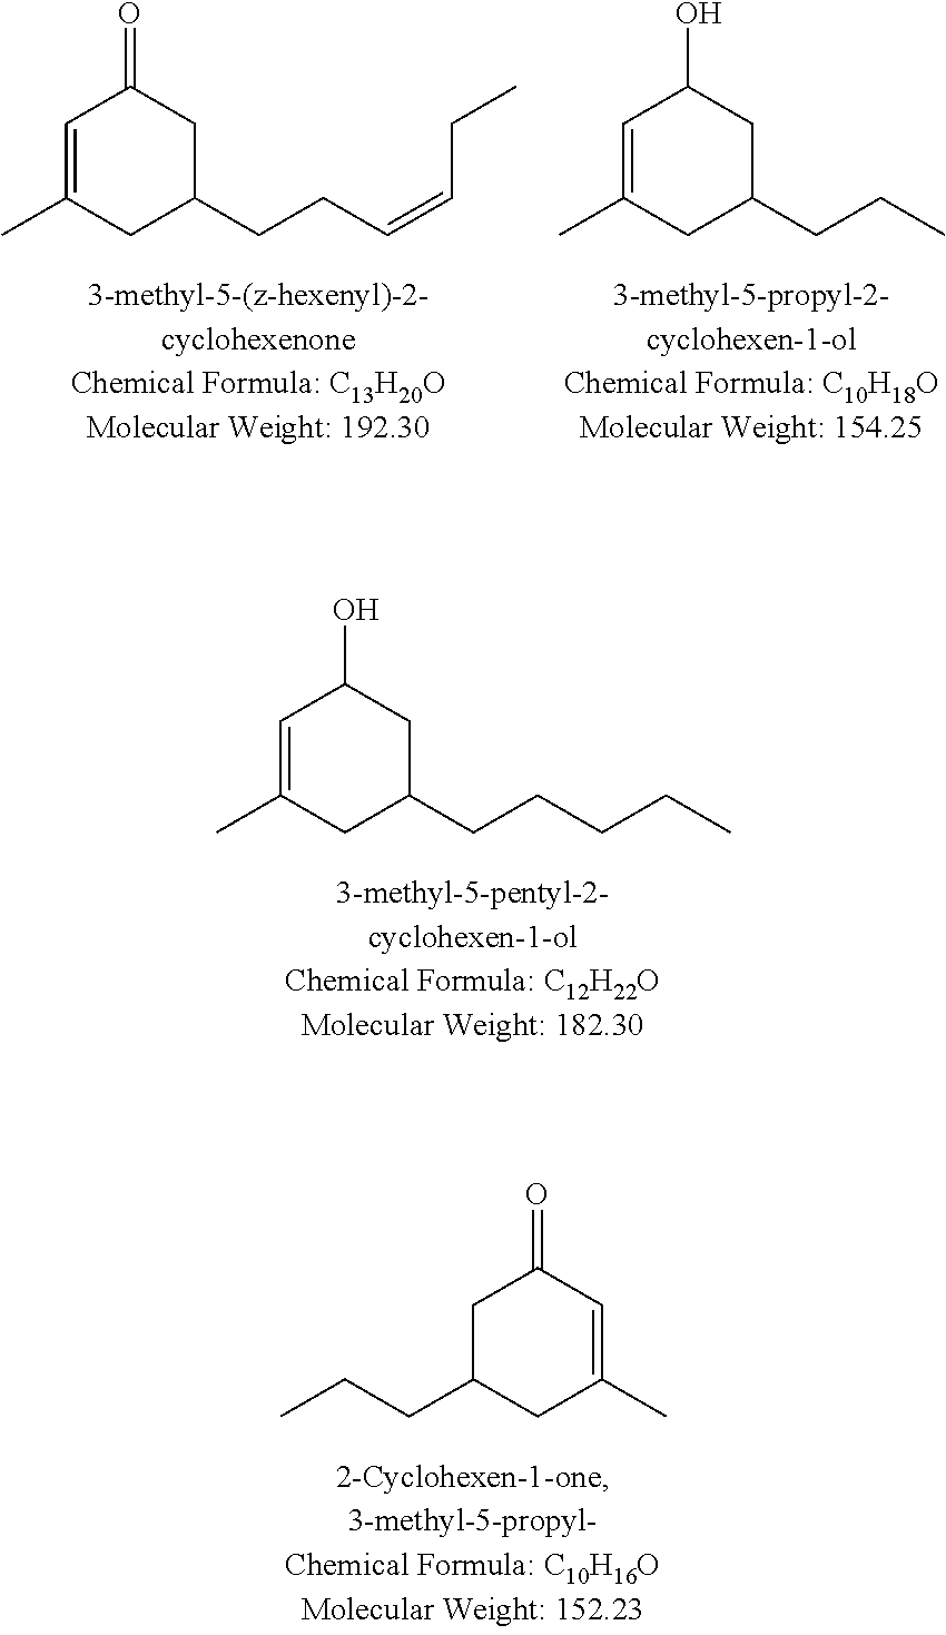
C1=C(C)CC(CCC=CCC)CC1=O.C1=C(C)CC(CCC)CC1O.C1=C(C)CC(CCCCC)CC1O.C1C(CCC)CC(C)=CC1=O
